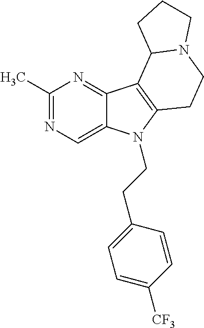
C1(C)=NC=C2C(=N1)C1=C(N2CCC2=CC=C([CF3])C=C2)CCN2C1CCC2
